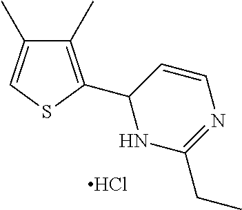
C1(C)=C(C2NC(CC)=NC=C2)SC=C1C.Cl
